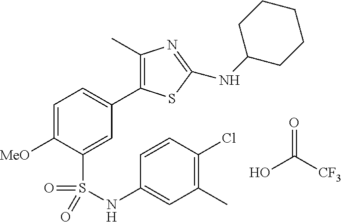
C1(C)=C(C2=CC=C([MeO])C(S(=O)(=O)NC3=CC(C)=C(Cl)C=C3)=C2)SC(NC2CCCCC2)=N1.OC([CF3])=O
